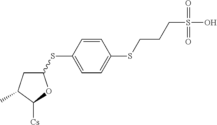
C1(SC2=CC=C(SCCCS(O)(=O)=O)C=C2)CC(C)C([Cs])O1
